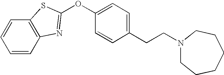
C1=CC2=C(C=C1)SC(OC1=CC=C(CCN3CCCCCC3)C=C1)=N2
